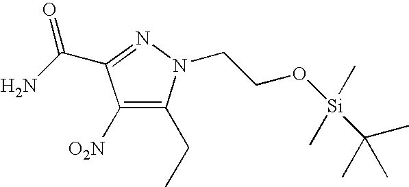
C1([O2N])=C(CC)N(CCO[Si](C)(C)C(C)(C)C)N=C1C(N)=O
